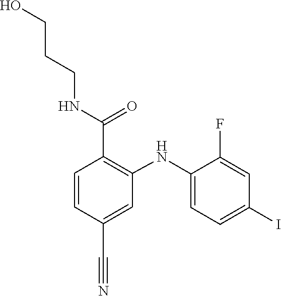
C1(F)=CC(I)=CC=C1NC1=C(C(=O)NCCCO)C=CC(C#N)=C1
